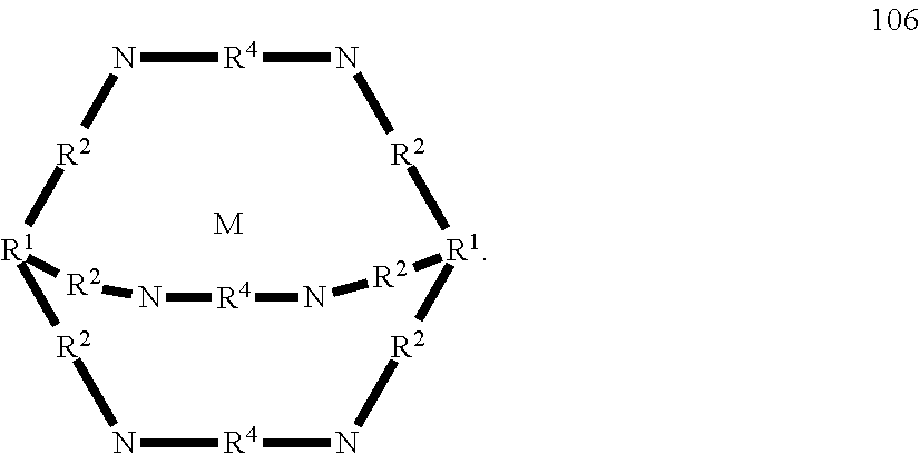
N1[R4]N[R2][R1]2[R2]N[R4]N[R2][R1]([R2]1)[R2]N[R4]N[R2]2.[M]
